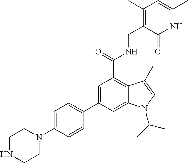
C12=CC(C3=CC=C(N4CCNCC4)C=C3)=CC(C(=O)NCC3=C(C)C=C(C)NC3=O)=C1C(C)=CN2C(C)C
